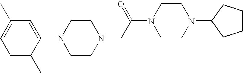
C1(N2CCN(CC(N3CCN(C4CCCC4)CC3)=O)CC2)=CC(C)=CC=C1C
